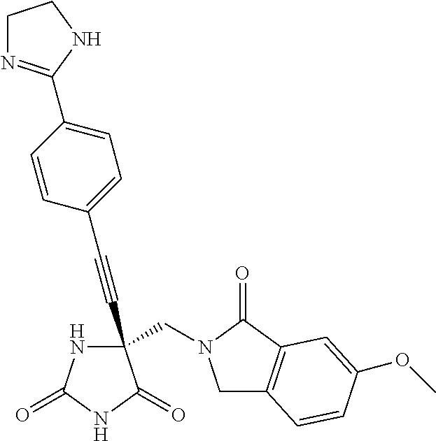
C(#CC1(CN2CC3=C(C2=O)C=C(OC)C=C3)NC(=O)NC1=O)C1=CC=C(C2=NCCN2)C=C1
